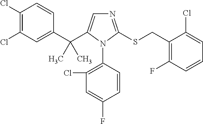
C1(C(C2=CN=C(SCC3=C(F)C=CC=C3Cl)N2C2=C(Cl)C=C(F)C=C2)(C)C)=CC(Cl)=C(Cl)C=C1
